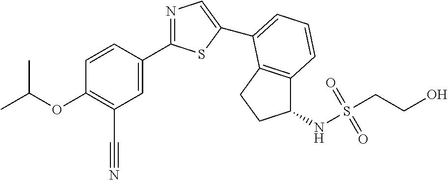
C1=CC(C2=NC=C(C3=CC=CC4=C3CCC4NS(CCO)(=O)=O)S2)=CC(C#N)=C1OC(C)C
